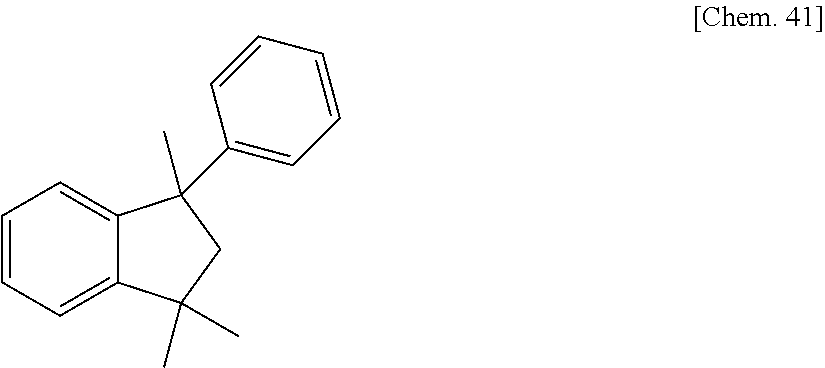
C1=CC=C2C(=C1)C(C)(C1=CC=CC=C1)CC2(C)C
